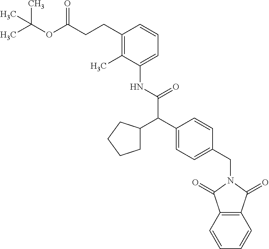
C1(C)=C(CCC(OC(C)(C)C)=O)C=CC=C1NC(C(C1=CC=C(CN2C(=O)C3=C(C2=O)C=CC=C3)C=C1)C1CCCC1)=O
